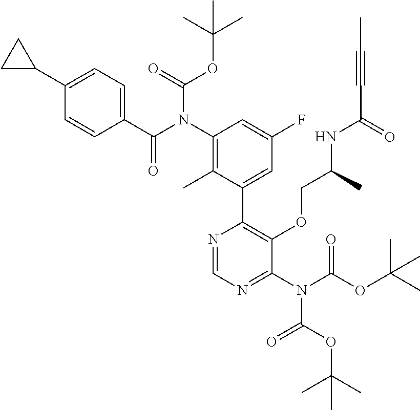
C1(C2CC2)=CC=C(C(N(C2=C(C)C(C3=C(OCC(NC(C#CC)=O)C)C(N(C(OC(C)(C)C)=O)C(OC(C)(C)C)=O)=NC=N3)=CC(F)=C2)C(=O)OC(C)(C)C)=O)C=C1
